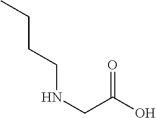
C(CNCC(O)=O)CC
